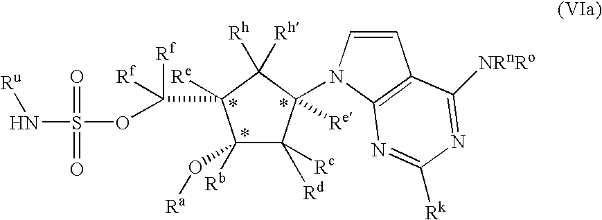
C1([Rb])(O[Ra])C([Rc])([Rd])C(N2C=CC3=C2N=C([Rk])N=C3[NRnRo])([Re])C([Rh])([Rh])C1(C([Rf])([Rf])OS(N[Ru])(=O)=O)[Re]
